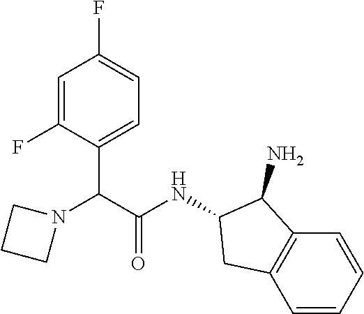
N1(C(C(NC2CC3=C(C2N)C=CC=C3)=O)C2=CC=C(F)C=C2F)CCC1
